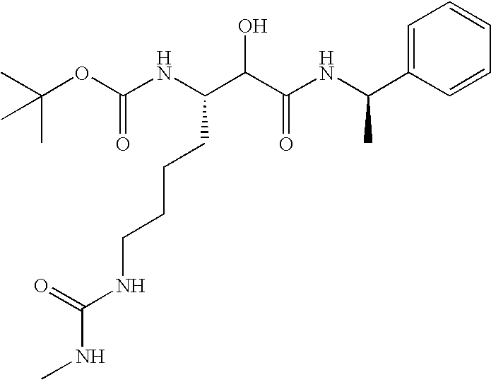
N(C(C(C(NC(C1=CC=CC=C1)C)=O)O)CCCCNC(NC)=O)C(OC(C)(C)C)=O
